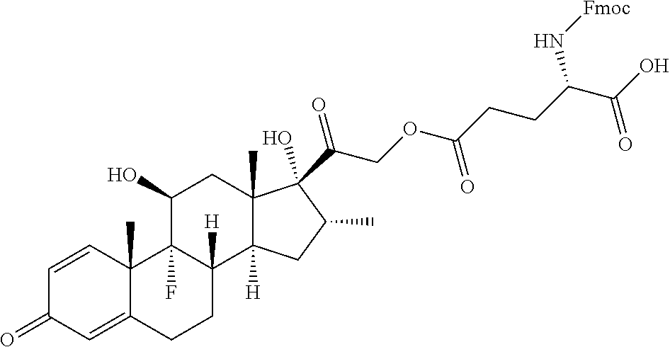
C1=CC2(C)C(=CC1=O)CCC1([H])C2(F)C(O)CC2(C)C1([H])CC(C)C2(O)C(COC(CCC(C(O)=O)N[Fmoc])=O)=O
